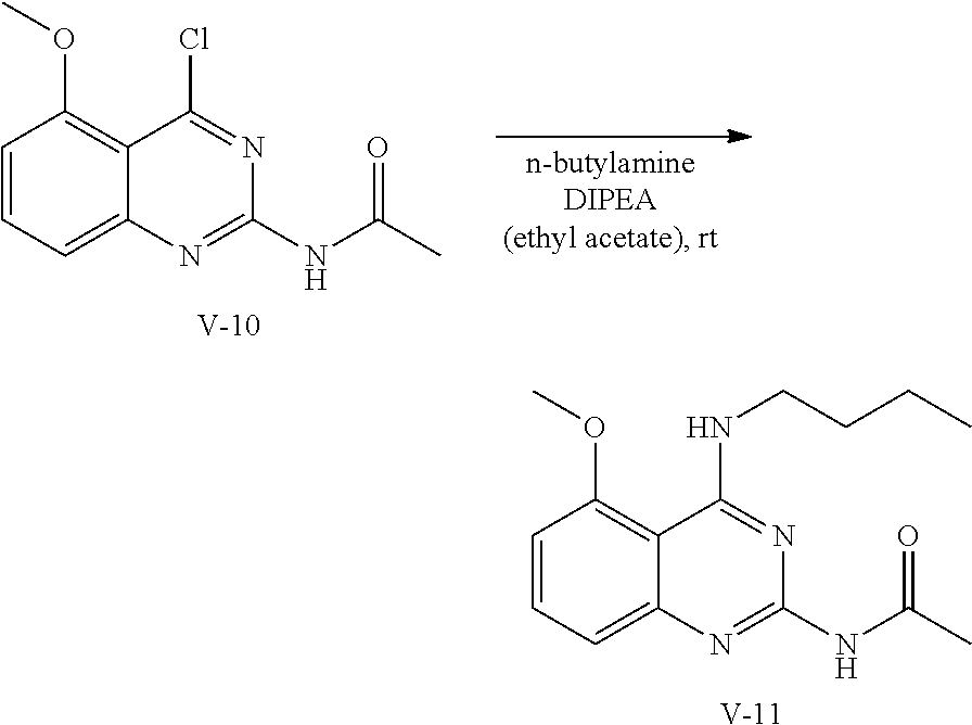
C1=CC=C2C(=C1OC)C(Cl)=NC(NC(C)=O)=N2.[V].C1=CC=C2C(=C1OC)C(NCCCC)=NC(NC(C)=O)=N2.[V]
